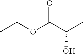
CCOC(C(C)O)=O
